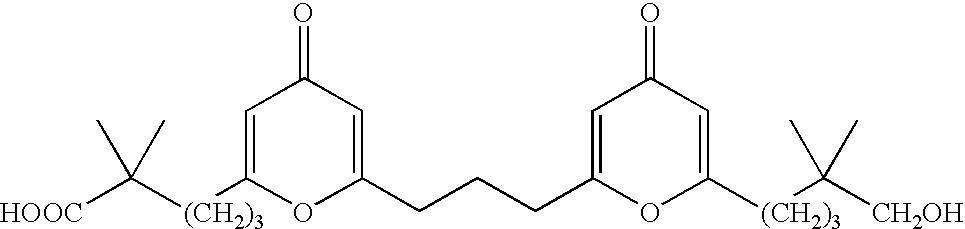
[HOOC]C([(CH2)3]C1=CC(=O)C=C(CCCC2=CC(=O)C=C([(CH2)3]C([CH2OH])(C)C)O2)O1)(C)C
